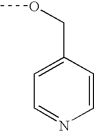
C1=C(COC)C=CN=C1
